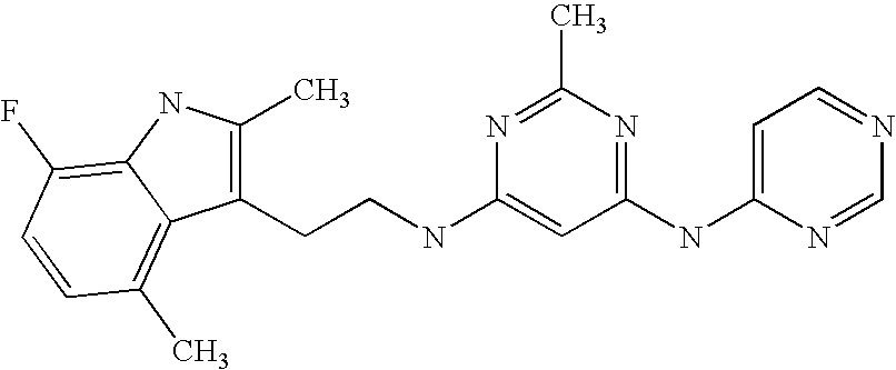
C1(NC2=NC(C)=NC(NCCC3=C(C)NC4=C(F)C=CC(C)=C34)=C2)=CC=NC=N1
